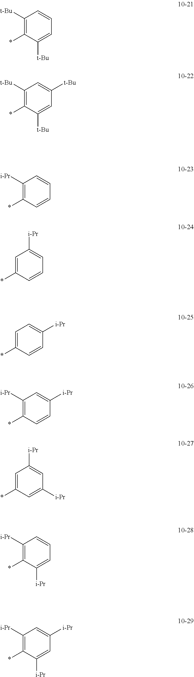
C1([t-Bu])=C(*)C([t-Bu])=CC=C1.C1([t-Bu])=C(*)C([t-Bu])=CC([t-Bu])=C1.C1([i-Pr])=C(*)C=CC=C1.C1=C(*)C=CC=C1[i-Pr].C1=C(*)C=CC([i-Pr])=C1.C1([i-Pr])=C(*)C=CC([i-Pr])=C1.C1=C(*)C=C([i-Pr])C=C1[i-Pr].C1([i-Pr])=C(*)C([i-Pr])=CC=C1.C1([i-Pr])=C(*)C([i-Pr])=CC([i-Pr])=C1
